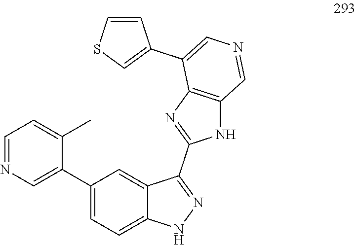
C1=C(C)C(C2=CC=C3C(=C2)C(C2=NC4=C(N2)C=NC=C4C2=CSC=C2)=NN3)=CN=C1
